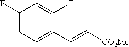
C1(F)=CC=C(C=C[CO2Me])C(F)=C1
